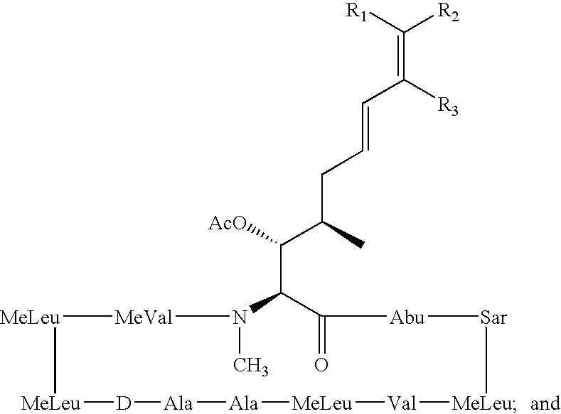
[MeLeu]1[MeVal]N(C)C(C([AcO])C(CC=CC(=C([R2])[R1])[R3])C)C(=O)[Abu][Sar][MeLeu][Val][MeLeu][Ala][Ala][D][MeLeu]1
